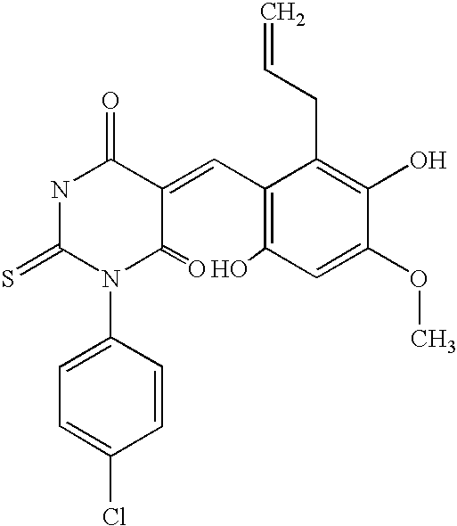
N1C(=S)N(C2=CC=C(Cl)C=C2)C(=O)C(=CC2=C(O)C=C(OC)C(O)=C2CC=C)C1=O
